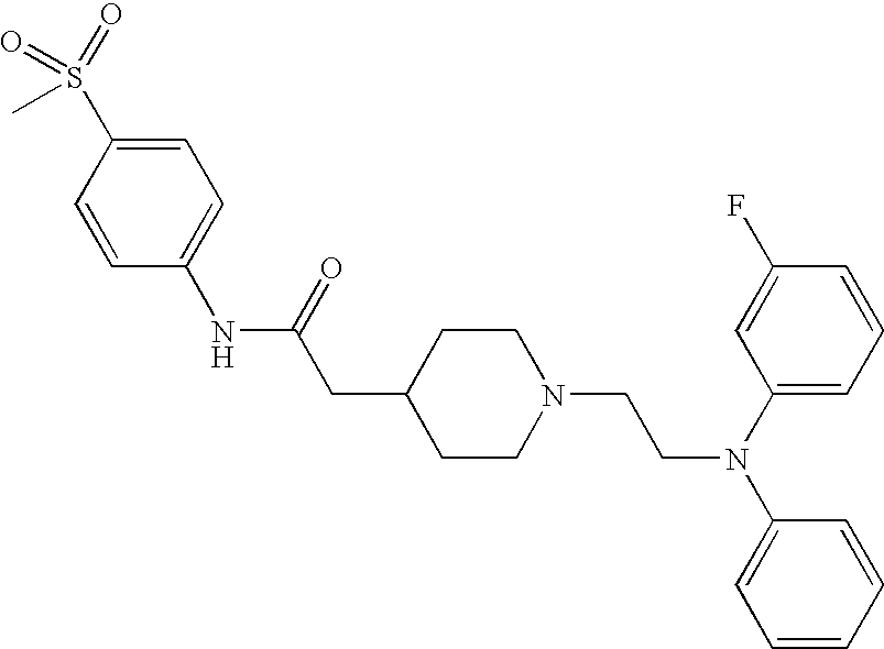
S(C)(=O)(=O)C1=CC=C(NC(CC2CCN(CCN(C3=CC=CC=C3)C3=CC=CC(F)=C3)CC2)=O)C=C1
